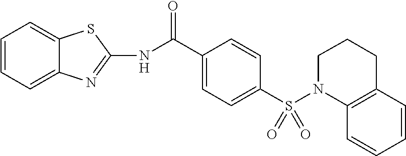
N(C(C1=CC=C(S(N2CCCC3=C2C=CC=C3)(=O)=O)C=C1)=O)C1=NC2=CC=CC=C2S1
